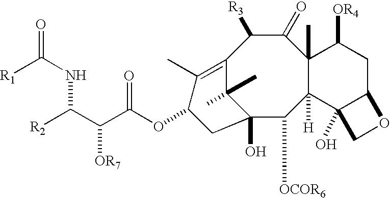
C12=C(C)C(OC(C(C([R2])NC(=O)[R1])[OR7])=O)CC(O)(C1(C)C)C([OCOR6])C1([H])C(C)(C(=O)C2[R3])C([OR4])CC2C1(O)CO2
